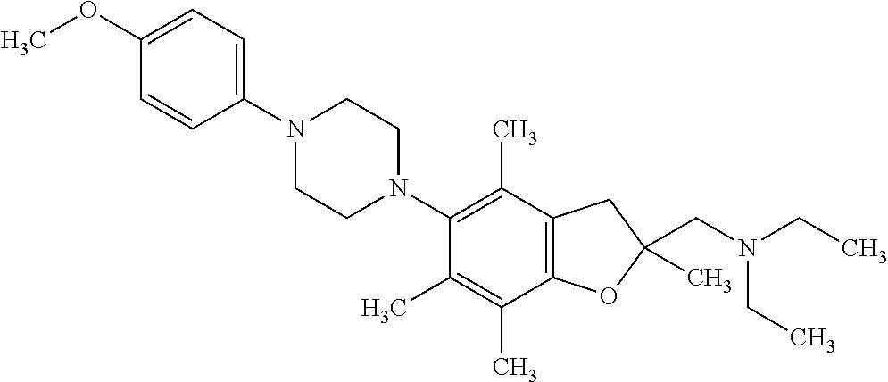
C1(OC)=CC=C(N2CCN(C3=C(C)C4=C(C(C)=C3C)OC(CN(CC)CC)(C)C4)CC2)C=C1
